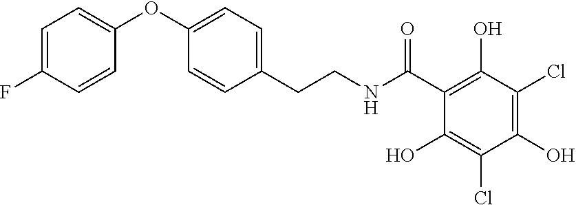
C1=C(F)C=CC(OC2=CC=C(CCNC(C3=C(O)C(Cl)=C(O)C(Cl)=C3O)=O)C=C2)=C1
